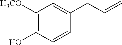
C1([H3CO])=C(O)C=CC(CC=C)=C1
